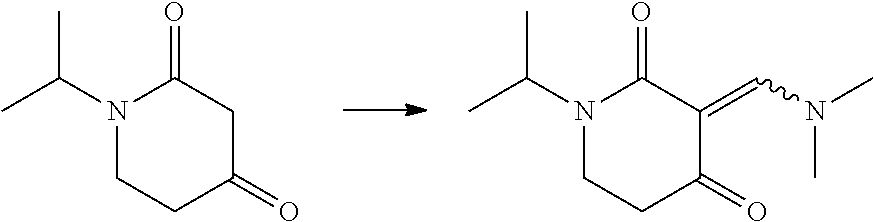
CC(N1CCC(=O)CC1=O)C.CC(N1CCC(=O)C(=CN(C)C)C1=O)C
